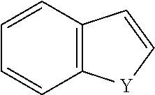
C12=C(C=CC=C1)C=C[Y]2
